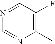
N1=CC(F)=C(C)N=C1
